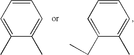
C1=CC=C(C)C(C)=C1.C1=CC=C(CC)C(C)=C1
